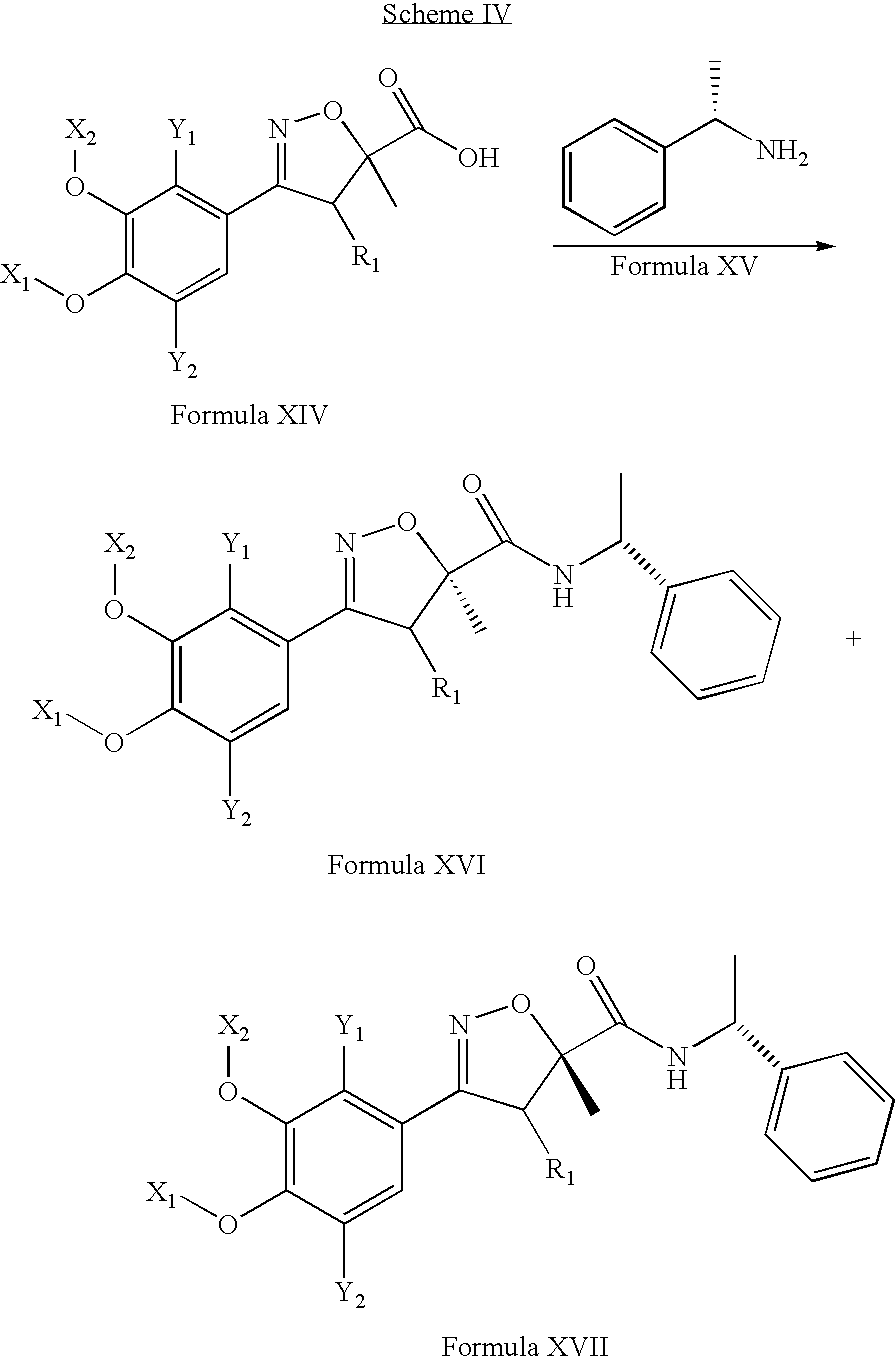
C1=CC=CC(C(N)C)=C1.O(C1=C(O[X1])C([Y2])=CC(C2=NOC(C(O)=O)(C)C2[R1])=C1[Y1])[X2].O(C1=C(O[X1])C([Y2])=CC(C2=NOC(C)(C(NC(C)C3=CC=CC=C3)=O)C2[R1])=C1[Y1])[X2].O(C1=C(O[X1])C([Y2])=CC(C2=NOC(C)(C(NC(C)C3=CC=CC=C3)=O)C2[R1])=C1[Y1])[X2]
